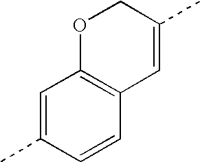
C1=C(C)C=CC2=C1OCC(C)=C2
